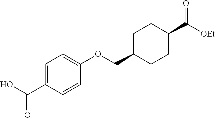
C1=C(C(=O)O)C=CC(OCC2CCC(C(=O)[OEt])CC2)=C1
